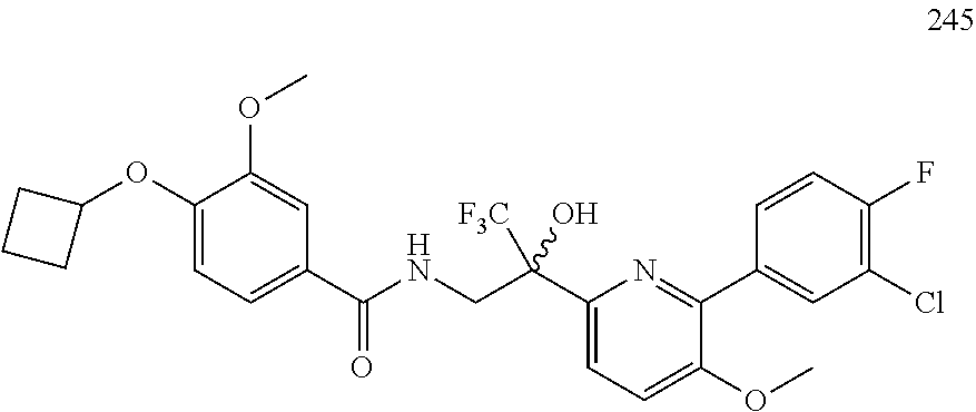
C1(C(O)(CNC(=O)C2=CC=C(OC3CCC3)C(OC)=C2)[F3C])=CC=C(OC)C(C2=CC(Cl)=C(F)C=C2)=N1
